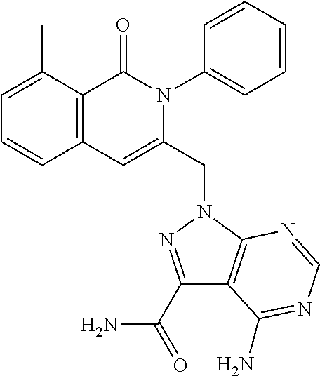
C1=C(C)C2=C(C=C1)C=C(CN1C3=C(C(C(N)=O)=N1)C(N)=NC=N3)N(C1=CC=CC=C1)C2=O
